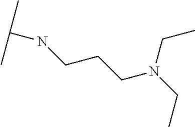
C(N(CCCNC(C)C)CC)C
